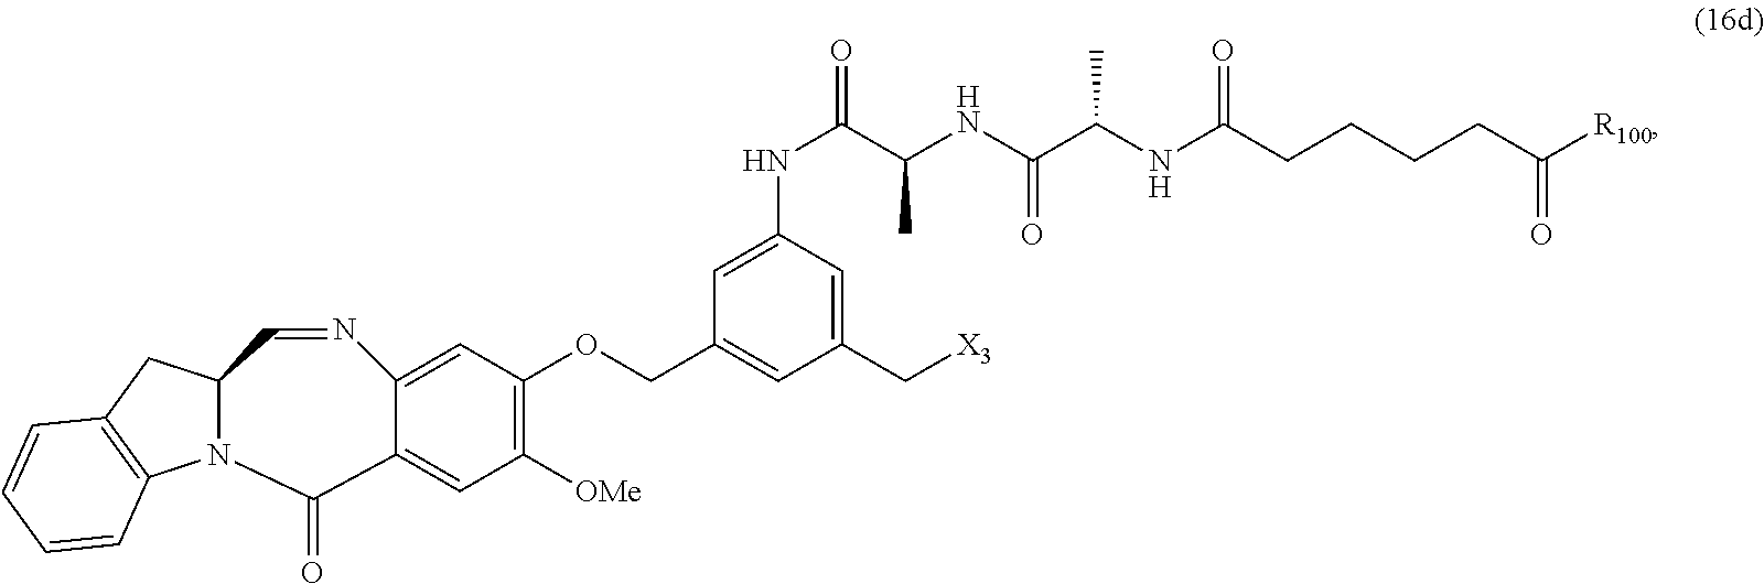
N12C(CC3=C1C=CC=C3)C=NC1=CC(OCC3=CC(C[X3])=CC(NC(C(NC(C(NC(CCCCC([R100])=O)=O)C)=O)C)=O)=C3)=C([OMe])C=C1C2=O
